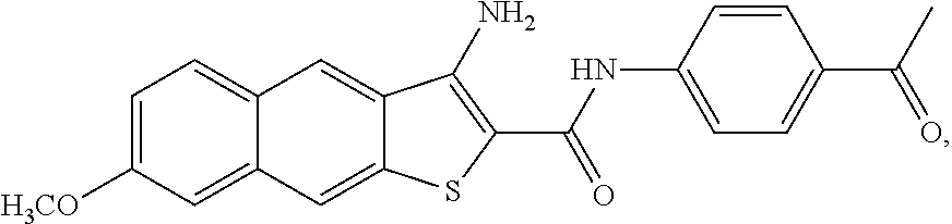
C1=C([H3CO])C=C2C(=C1)C=C1C(=C2)SC(C(NC2=CC=C(C(C)=O)C=C2)=O)=C1N
